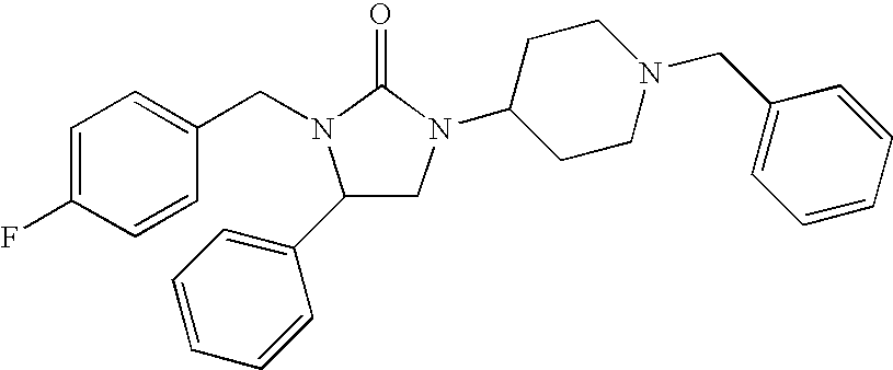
C1(C2=CC=CC=C2)CN(C2CCN(CC3=CC=CC=C3)CC2)C(=O)N1CC1=CC=C(F)C=C1
